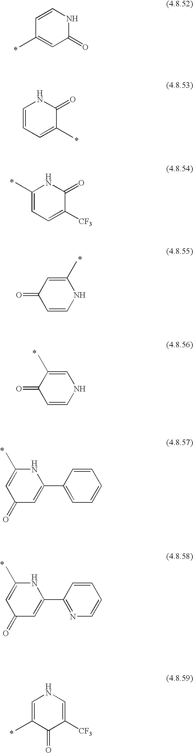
C1=CNC(=O)C=C1C.C1(=O)C(C)=CC=CN1.C1=C(C)NC(=O)C([CF3])=C1.C1(C)=CC(=O)C=CN1.C1=C(C)C(=O)C=CN1.N1C(C)=CC(=O)C=C1C1=CC=CC=C1.N1C(C)=CC(=O)C=C1C1=NC=CC=C1.C1=C(C)C(=O)C([CF3])=CN1
